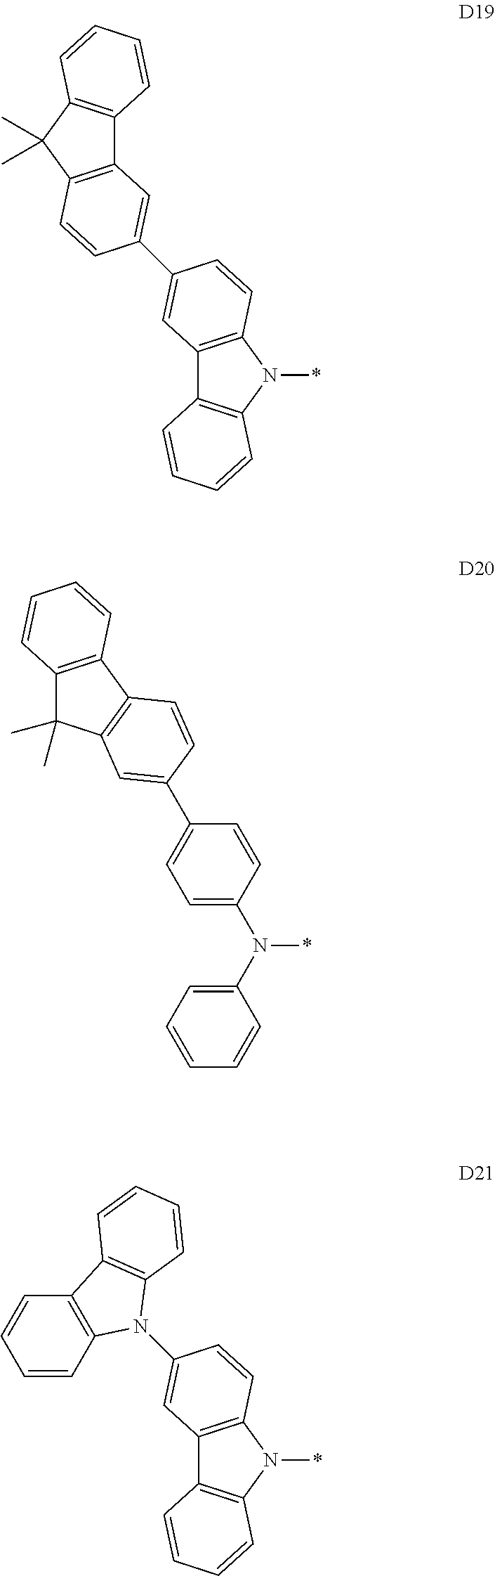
C12=C(C(C)(C)C3=C1C=CC=C3)C=CC(C1=CC3=C(N(*)C4=C3C=CC=C4)C=C1)=C2.C12=C(C3=C(C1(C)C)C=C(C1=CC=C(N(C4=CC=CC=C4)*)C=C1)C=C3)C=CC=C2.C12=C(N(*)C3=C1C=CC=C3)C=CC(N1C3=C(C=CC=C3)C3=C1C=CC=C3)=C2
